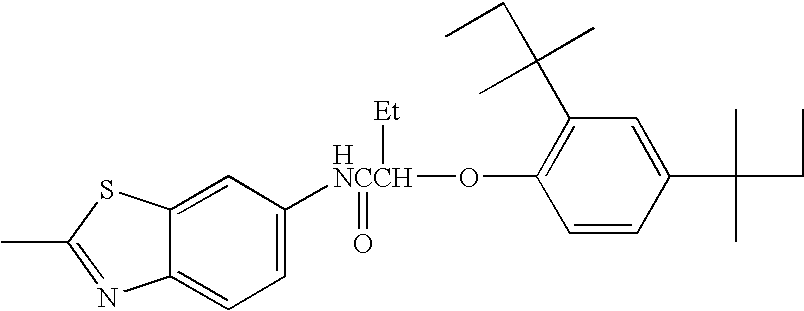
C1=C([HNCCH](OC2=C(C(CC)(C)C)C=C(C(CC)(C)C)C=C2)([Et])=O)C=C2C(=C1)N=C(C)S2
